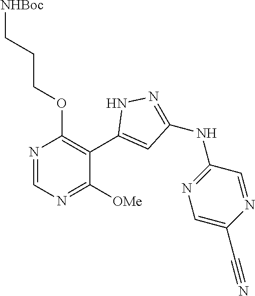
N1=CN=C([OMe])C(C2=CC(NC3=NC=C(C#N)N=C3)=NN2)=C1OCCC[NHBoc]
